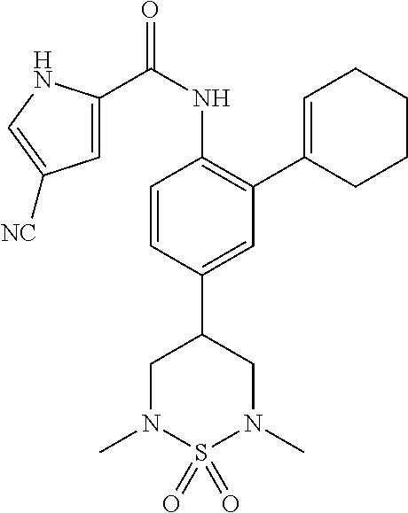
C1=CC(C2CN(C)S(=O)(=O)N(C)C2)=CC(C2=CCCCC2)=C1NC(C1=CC([NC])=CN1)=O
